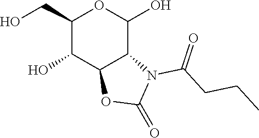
OC1C(CO)OC(O)C2C1OC(=O)N2C(CCC)=O
